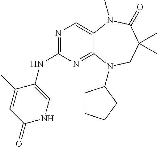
N1=C(NC2=CNC(=O)C=C2C)N=C2C(=C1)N(C)C(=O)C(C)(C)CN2C1CCCC1
